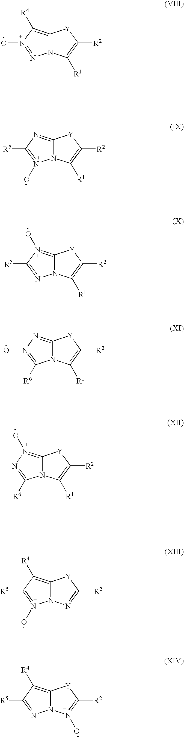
N12C(=C([R4])N(O)=N1)[Y]C([R2])=C2[R1].N12C(=NC([R5])=N1O)[Y]C([R2])=C2[R1].N12C(=N(O)C([R5])=N1)[Y]C([R2])=C2[R1].N12C(=NN(O)=C1[R6])[Y]C([R2])=C2[R1].N12C(=N(O)N=C1[R6])[Y]C([R2])=C2[R1].N12C(=C([R4])C([R5])=N1O)[Y]C([R2])=N2.N12C(=C([R4])C([R5])=N1)[Y]C([R2])=N2O
